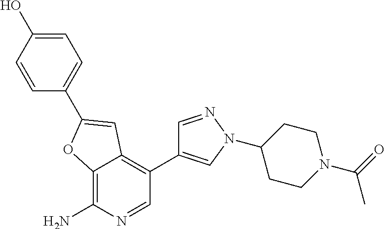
C12=C(N)N=CC(C3=CN(C4CCN(C(C)=O)CC4)N=C3)=C1C=C(C1=CC=C(O)C=C1)O2
